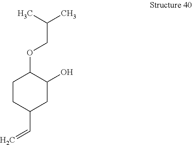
C1CC(C=C)CC(O)C1OCC(C)C
